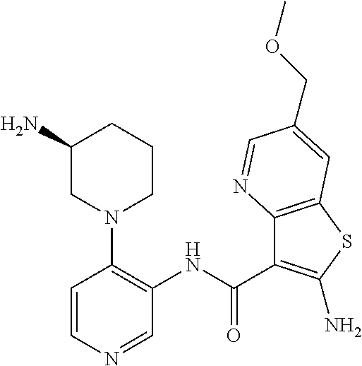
C12=C(SC(N)=C1C(NC1=C(N3CCCC(N)C3)C=CN=C1)=O)C=C(COC)C=N2
